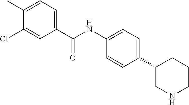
C1(C(=O)NC2=CC=C(C3CNCCC3)C=C2)=CC=C(C)C(Cl)=C1
